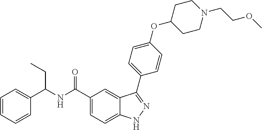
C1=CC=CC(C(NC(C2=CC=C3C(=C2)C(C2=CC=C(OC4CCN(CCOC)CC4)C=C2)=NN3)=O)CC)=C1
